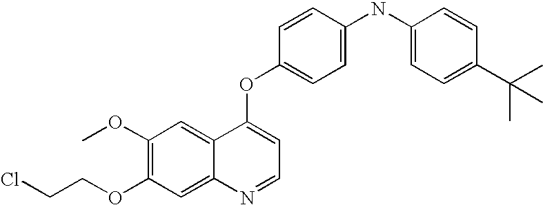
C1=CC(OC2=CC=NC3=CC(OCCCl)=C(OC)C=C23)=CC=C1NC1=CC=C(C(C)(C)C)C=C1
